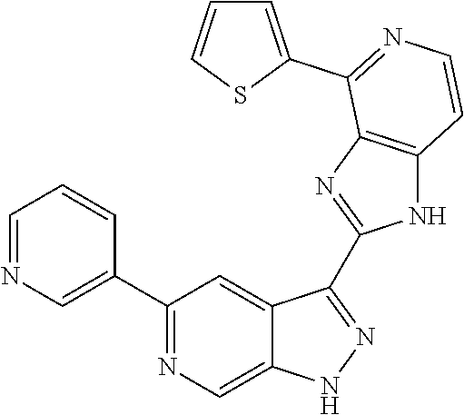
C1=NC=C(C2=NC=C3C(=C2)C(C2=NC4=C(N2)C=CN=C4C2=CC=CS2)=NN3)C=C1
